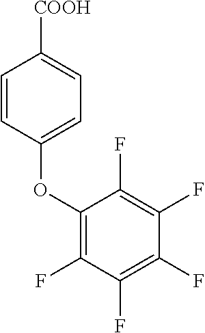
C1(OC2=CC=C([COOH])C=C2)=C(F)C(F)=C(F)C(F)=C1F
